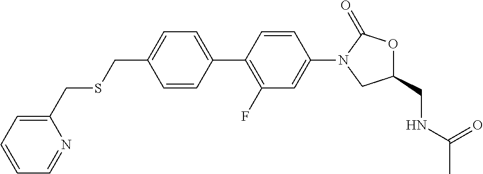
C1(CNC(C)=O)OC(=O)N(C2=CC(F)=C(C3=CC=C(CSCC4=CC=CC=N4)C=C3)C=C2)C1
